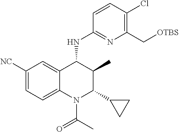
C1([NC])=CC=C2C(=C1)C(NC1=NC(C[OTBS])=C(Cl)C=C1)C(C)C(C1CC1)N2C(C)=O
